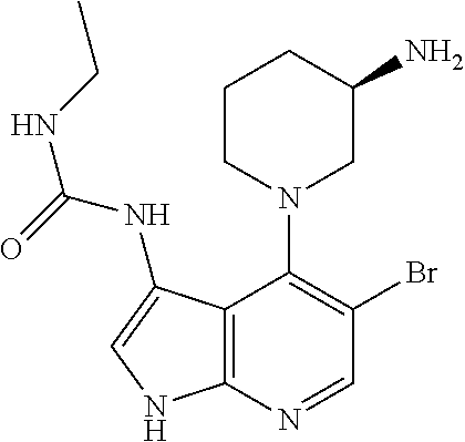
C12=C(N=CC(Br)=C1N1CC(N)CCC1)NC=C2NC(=O)NCC
